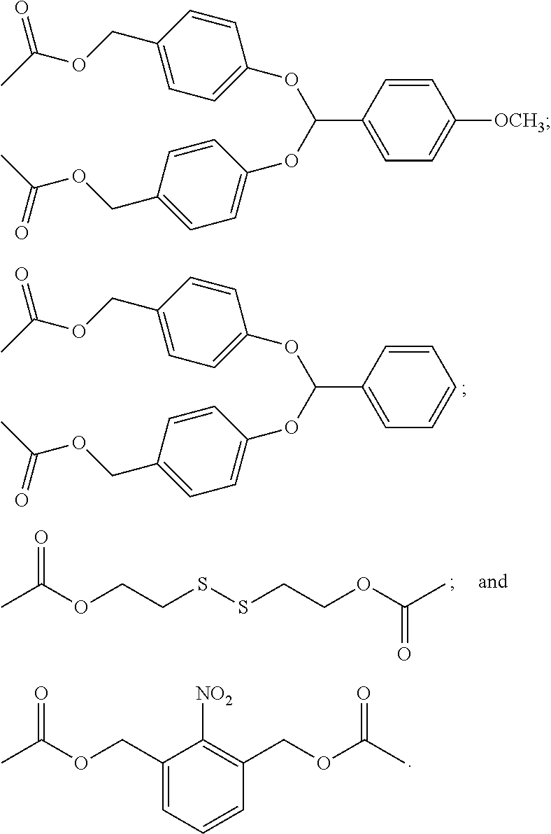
C1(OC(OC2=CC=C(COC(=O)C)C=C2)C2=CC=CC=C2)=CC=C(COC(C)=O)C=C1.CC(=O)OCC1=CC=CC(COC(=O)C)=C1[NO2].CC(=O)OCCSSCCOC(=O)C.C1(OC(OC2=CC=C(COC(=O)C)C=C2)C2=CC=C([OCH3])C=C2)=CC=C(COC(C)=O)C=C1
